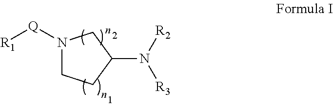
N1([Q][R1])CCC(N([R2])[R3])C1
